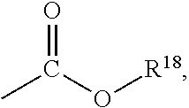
O=C(O[R18])C
